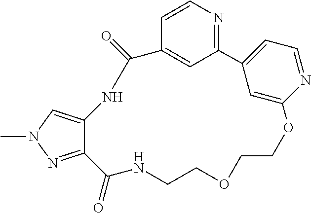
C12=CC(=NC=C1)C1=CC=NC(=C1)OCCOCCNC(=O)C1=NN(C)C=C1NC2=O
